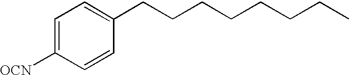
C1=C([OCN])C=CC(CCCCCCCC)=C1
